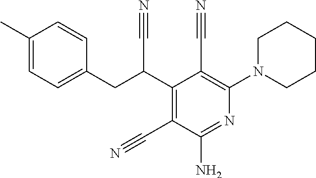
C1(C)=CC=C(CC(C2=C(C#N)C(N)=NC(N3CCCCC3)=C2C#N)C#N)C=C1
